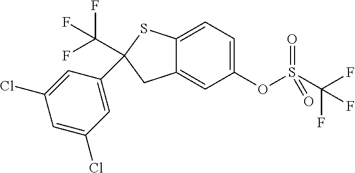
C1(C2=CC(Cl)=CC(Cl)=C2)(C(F)(F)F)CC2=CC(OS(C(F)(F)F)(=O)=O)=CC=C2S1
